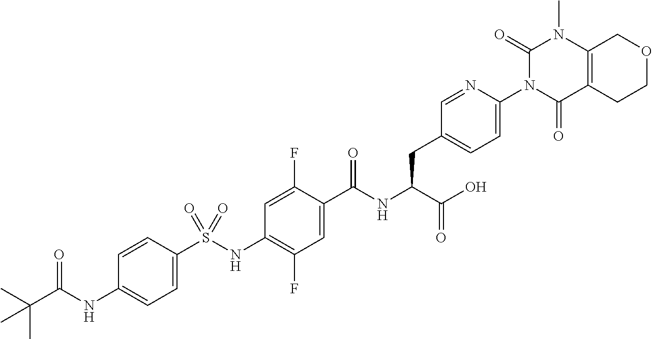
C1=C(S(NC2=C(F)C=C(C(NC(C(O)=O)CC3=CC=C(N4C(=O)C5=C(N(C)C4=O)COCC5)N=C3)=O)C(F)=C2)(=O)=O)C=CC(NC(C(C)(C)C)=O)=C1
